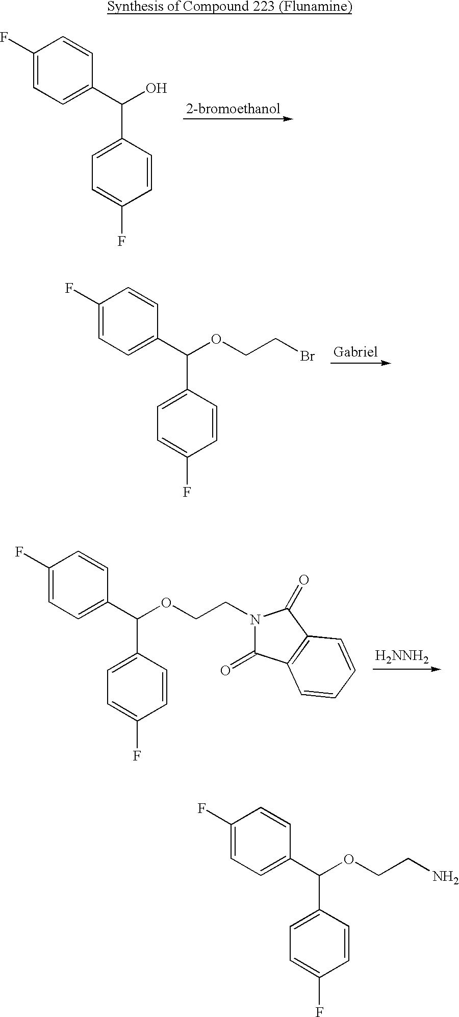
C1(F)=CC=C(C(O)C2=CC=C(F)C=C2)C=C1.C1(F)=CC=C(C(OCCBr)C2=CC=C(F)C=C2)C=C1.C1(F)=CC=C(C(OCCN2C(=O)C3=C(C2=O)C=CC=C3)C2=CC=C(F)C=C2)C=C1.[H2NNH2].C1(F)=CC=C(C(OCCN)C2=CC=C(F)C=C2)C=C1
